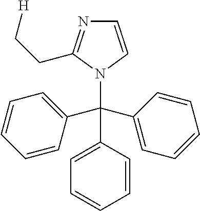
C1=CN(C(C2=CC=CC=C2)(C2=CC=CC=C2)C2=CC=CC=C2)C(CC[H])=N1
